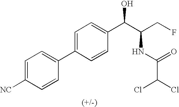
C1=C(C2=CC=C([NC])C=C2)C=CC(C(C(CF)NC(=O)C(Cl)Cl)O)=C1
